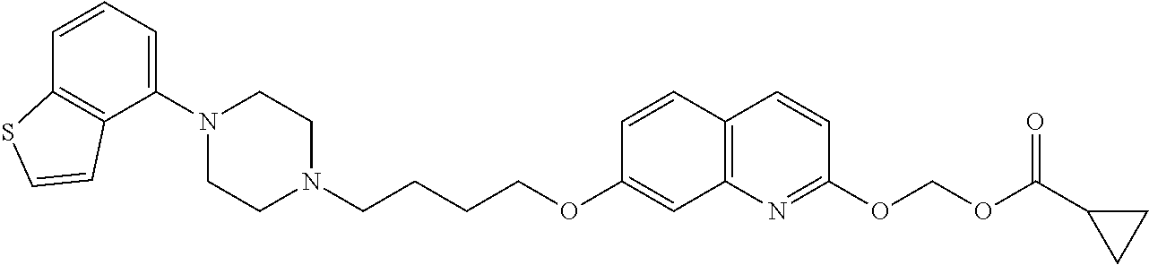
C1=CC2=C(C(N3CCN(CCCCOC4=CC5=C(C=C4)C=CC(OCOC(C4CC4)=O)=N5)CC3)=C1)C=CS2
